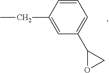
C1=CC(CC)=CC(C2OC2)=C1
